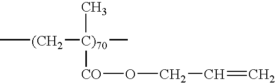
C[(CH2][C)70](C)(C)[CO]OCC=C
